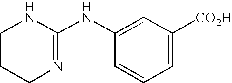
C1=C([CO2H])C=C(NC2=NCCCN2)C=C1
